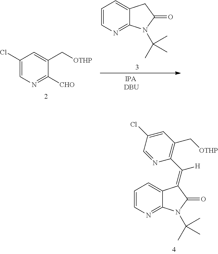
C1(Cl)=CN=C([CHO])C(C[OTHP])=C1.C1=CN=C2C(=C1)CC(=O)N2C(C)(C)C.C1=C(Cl)C=NC(C([H])=C2C3=CC=CN=C3N(C(C)(C)C)C2=O)=C1C[OTHP]
